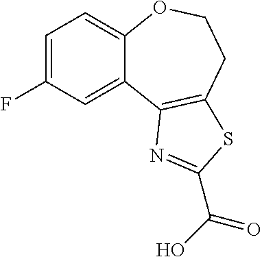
C1=C(F)C=C2C(=C1)OCCC1=C2N=C(C(O)=O)S1
